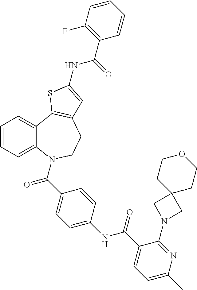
C1=CC=C2C(=C1)C1=C(CCN2C(=O)C2=CC=C(NC(=O)C3=CC=C(C)N=C3N3CC4(C3)CCOCC4)C=C2)C=C(NC(C2=C(F)C=CC=C2)=O)S1
